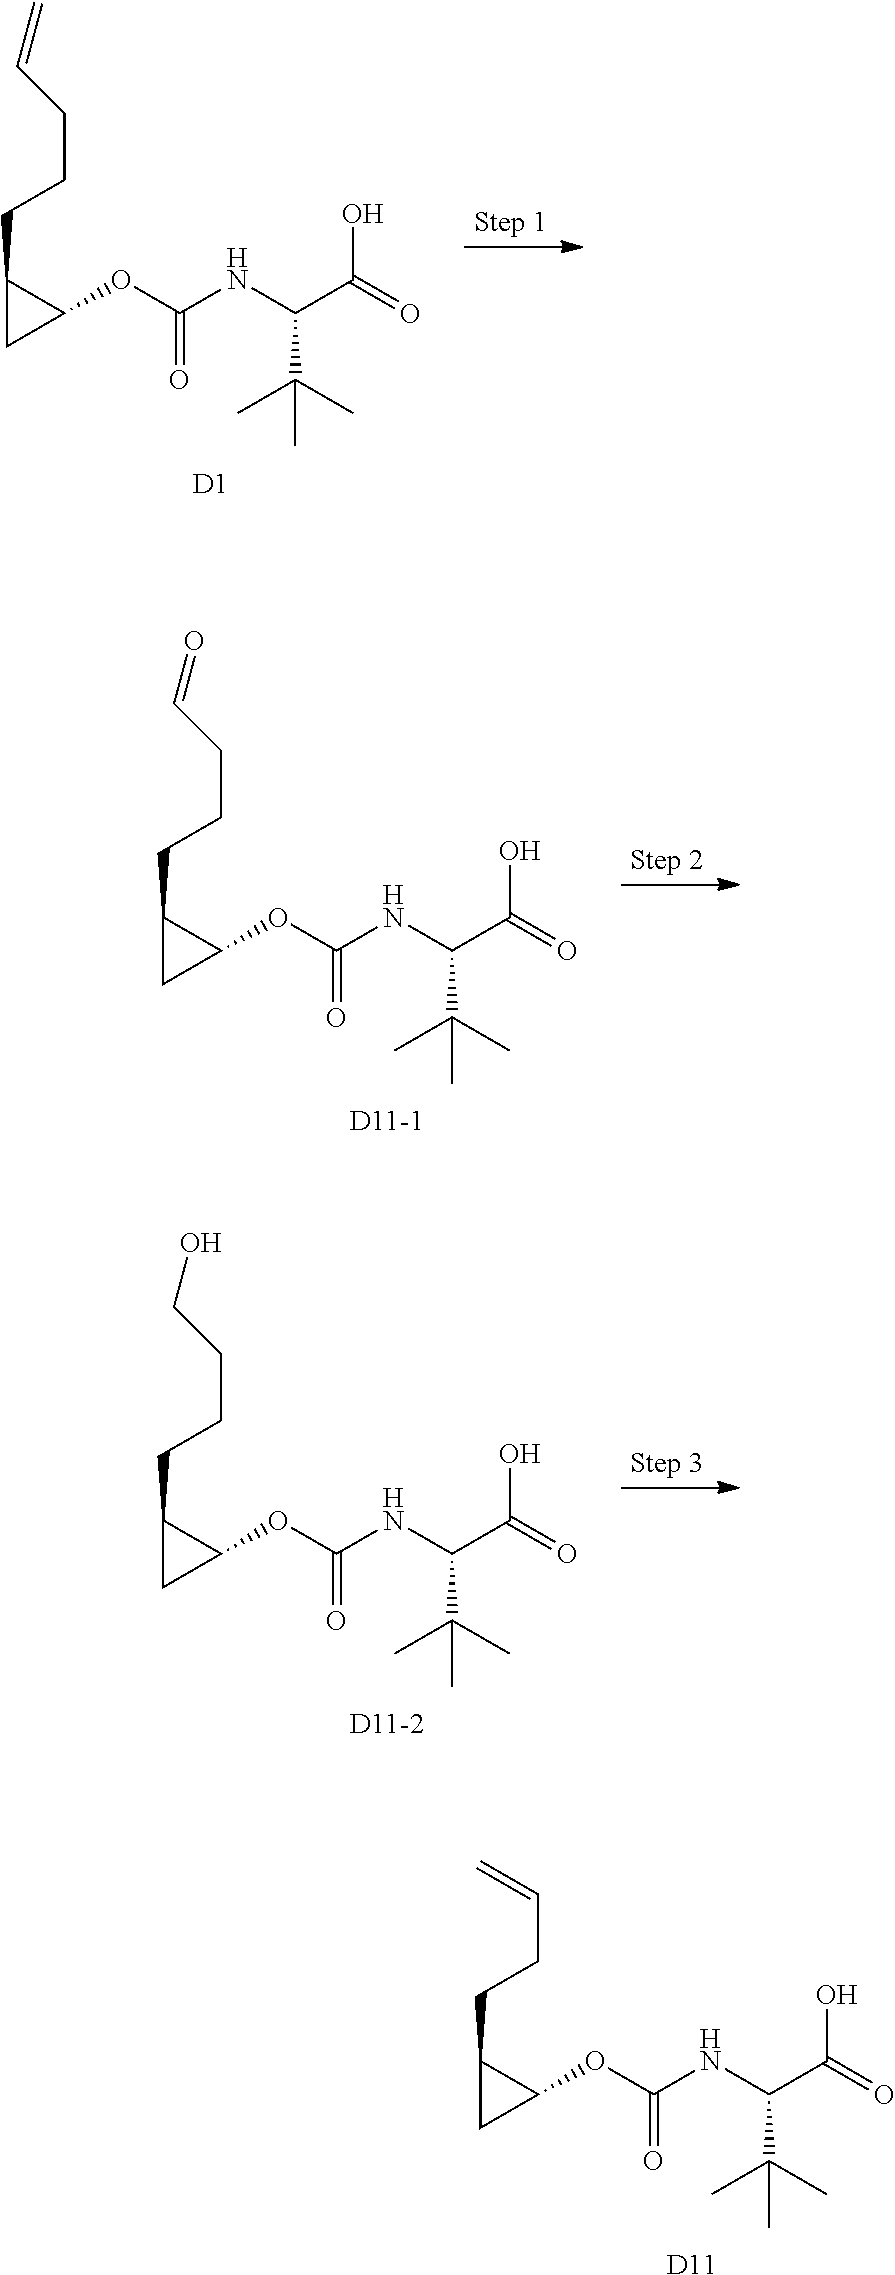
C1(CCC=C)CC1OC(NC(C(=O)O)C(C)(C)C)=O.[D11].C1(CCCC=C)CC1OC(NC(C(=O)O)C(C)(C)C)=O.[D1].C1(CCCC=O)CC1OC(NC(C(=O)O)C(C)(C)C)=O.[D11-1].C1(CCCCO)CC1OC(NC(C(=O)O)C(C)(C)C)=O.[D11-2]
